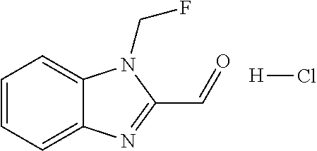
C12=CC=CC=C1N=C(C=O)N2CF.[H]Cl
